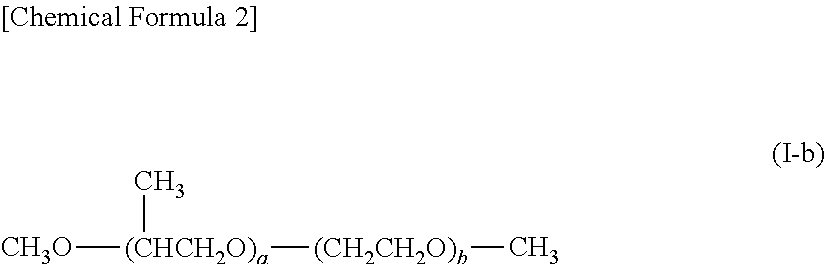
[CH3O][(CHCH2O)a](C)[(CH2CH2O)b]C
